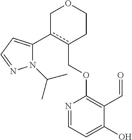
C1c(C2=CC=NN2C(C)C)c(COC2=C(C=O)C(O)=CC=N2)CCO1
